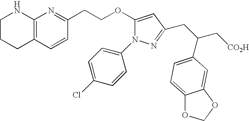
C1CCC2=C(N1)N=C(CCOC1=CC(CC(C[CO2H])C3=CC=C4C(=C3)OCO4)=NN1C1=CC=C(Cl)C=C1)C=C2
